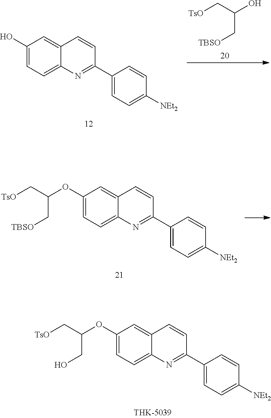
C1(O)=CC=C2C(=C1)C=CC(C1=CC=C([NEt2])C=C1)=N2.C(C[TBSO])(O)C[TsO].C1(OC(C[TsO])C[TBSO])=CC=C2C(=C1)C=CC(C1=CC=C([NEt2])C=C1)=N2.C1(OC(C[TsO])CO)=CC=C2C(=C1)C=CC(C1=CC=C([NEt2])C=C1)=N2
